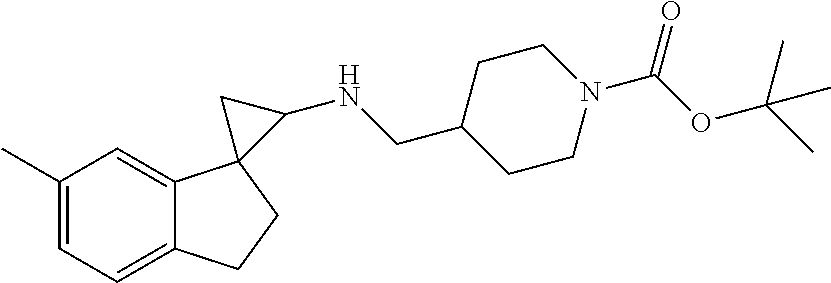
C1=C(C)C=C2C(=C1)CCC21C(NCC2CCN(C(OC(C)(C)C)=O)CC2)C1
